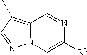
C12=C(C)C=NN1C=C([R2])N=C2
